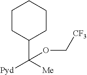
C1(C([Me])([Pyd])OC[CF3])CCCCC1
